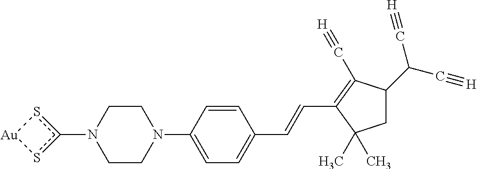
C1CN(C2=CC=C(C=CC3=C(C#[H])C(C(C#[H])C#[H])CC3(C)C)C=C2)CCN1c1s[Au]s1
